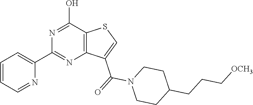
C12=C(C(O)=NC(C3=CC=CC=N3)=N1)SC=C2C(=O)N1CCC(CCC[OCH3])CC1
